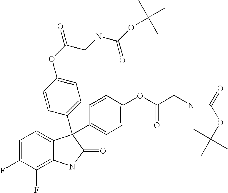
C1=C(F)C(F)=C2C(=C1)C(C1=CC=C(OC(CNC(OC(C)(C)C)=O)=O)C=C1)(C1=CC=C(OC(=O)CNC(OC(C)(C)C)=O)C=C1)C(=O)N2
